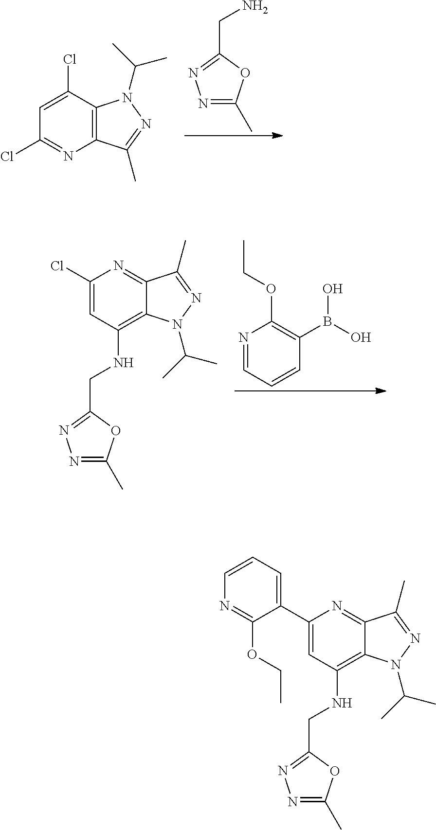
N1=C(C)OC(CN)=N1.C1=C(Cl)C2=C(N=C1Cl)C(C)=NN2C(C)C.N1=CC=CC(B(O)O)=C1OCC.C1(Cl)=CC(NCC2=NN=C(C)O2)=C2C(=N1)C(C)=NN2C(C)C.C1(C2=CC=CN=C2OCC)=CC(NCC2=NN=C(C)O2)=C2C(=N1)C(C)=NN2C(C)C
